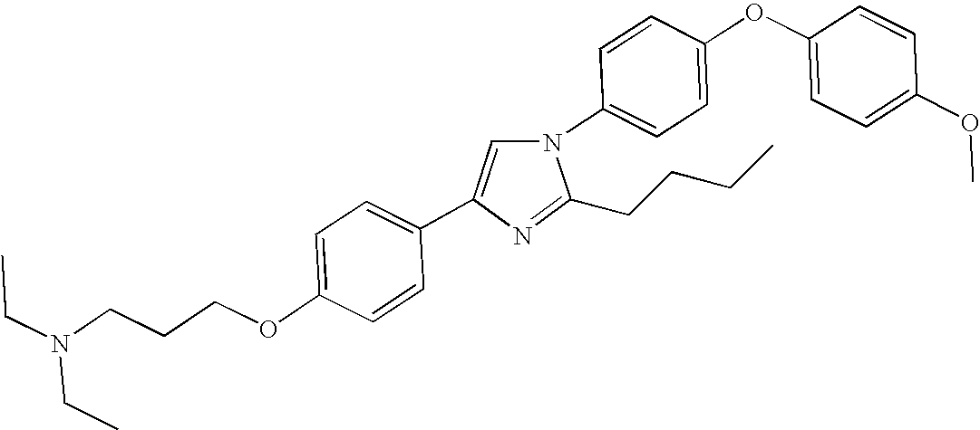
N1(C2=CC=C(OC3=CC=C(OC)C=C3)C=C2)C=C(C2=CC=C(OCCCN(CC)CC)C=C2)N=C1CCCC
